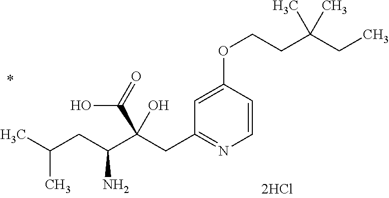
C1=CC(OCCC(CC)(C)C)=CC(CC(C(CC(C)C)N)(C(=O)O)O)=N1
